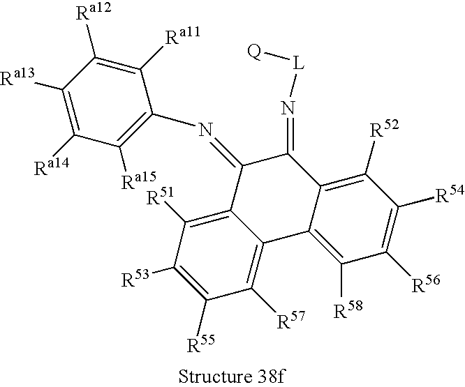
C1([R57])=C2C(=C([R51])C([R53])=C1[R55])C(=NC1=C([Ra15])C([Ra14])=C([Ra13])C([Ra12])=C1[Ra11])C(=N[L][Q])C1=C([R52])C([R54])=C([R56])C([R58])=C21
